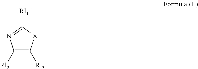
C1([Rl2])=C([Rl3])[X]C([Rl1])=N1
